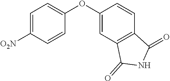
C1=C([O2N])C=CC(OC2=CC3=C(C=C2)C(=O)NC3=O)=C1
